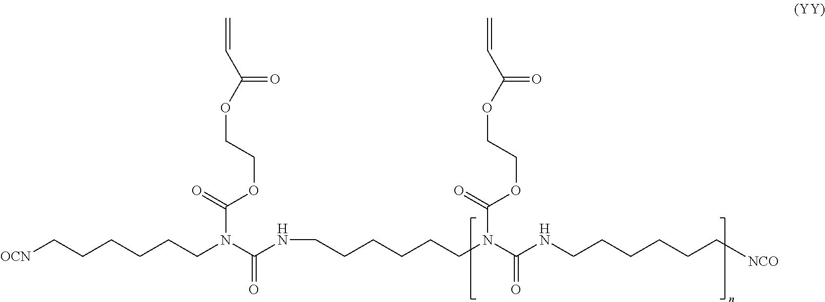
[OCN]CCCCCCN(C(NCCCCCCN(C(NCCCCCC[NCO])=O)C(=O)OCCOC(C=C)=O)=O)C(=O)OCCOC(C=C)=O
